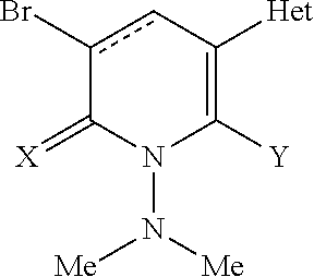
c1(Br)cC([Het])=C([Y])N(N([Me])[Me])C1=[X]
